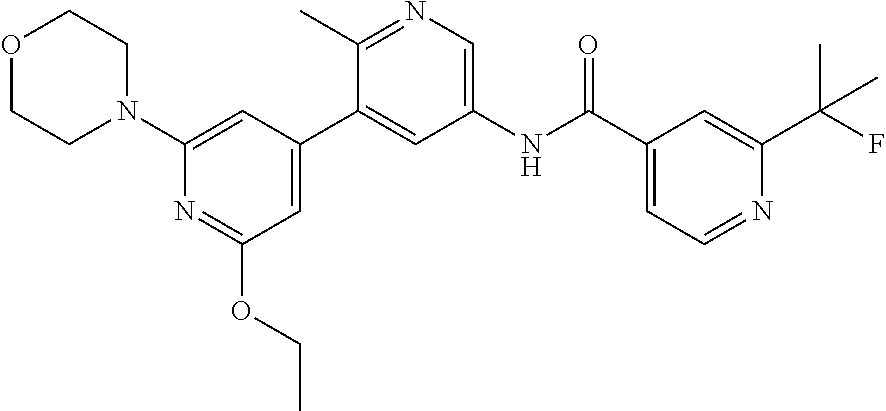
O1CCN(C2=CC(C3=CC(NC(C4=CC=NC(C(C)(F)C)=C4)=O)=CN=C3C)=CC(OCC)=N2)CC1
